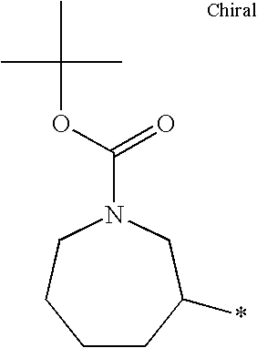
C1CC(*)CN(C(OC(C)(C)C)=O)CC1
